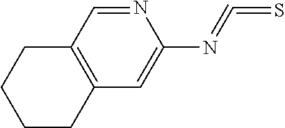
N1=CC2=C(C=C1N=C=S)CCCC2
